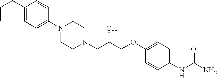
C1(CCC)=CC=C(N2CCN(CC(COC3=CC=C(NC(N)=O)C=C3)O)CC2)C=C1
